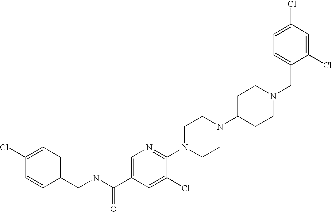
C1=C(Cl)C(CN2CCC(N3CCN(C4=NC=C(C(NCC5=CC=C(Cl)C=C5)=O)C=C4Cl)CC3)CC2)=CC=C1Cl
